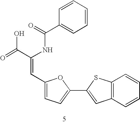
C1=CC=CC=C1C(=O)NC(C(=O)O)=CC1=CC=C(C2=CC3=C(S2)C=CC=C3)O1
